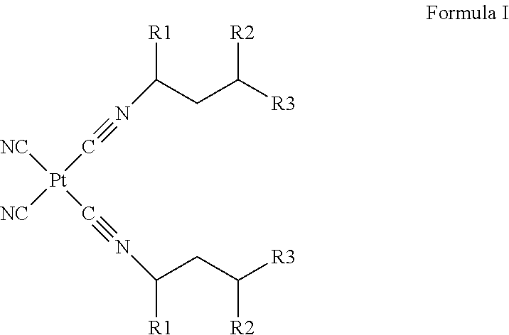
N(C(CC([R3])[R2])[R1])#C[Pt]([NC])([NC])C#NC(CC([R3])[R2])[R1]
